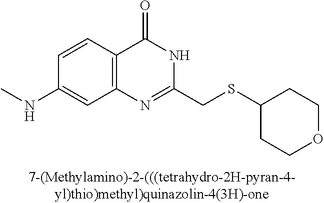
C1(NC)=CC2=C(C=C1)C(=O)NC(CSC1CCOCC1)=N2
